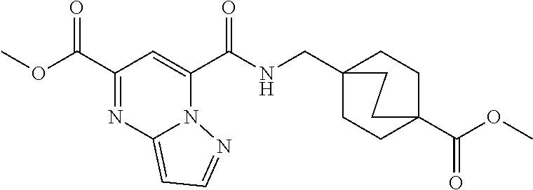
C1CC2(C(=O)OC)CCC1(CNC(C1=CC(C(=O)OC)=NC3=CC=NN13)=O)CC2
